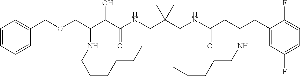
C(C(C(C(NCC(CNC(CC(CC1=CC(F)=CC=C1F)NCCCCCC)=O)(C)C)=O)O)NCCCCCC)OCC1=CC=CC=C1
